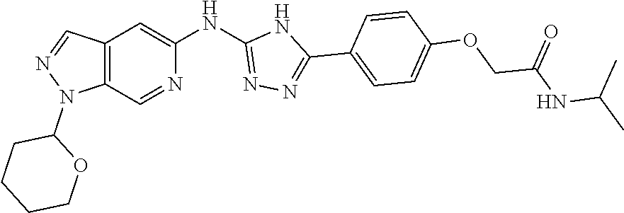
N1(C2CCCCO2)N=CC2=C1C=NC(NC1=NN=C(C3=CC=C(OCC(NC(C)C)=O)C=C3)N1)=C2
